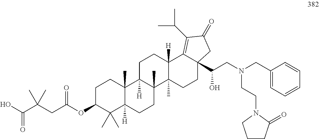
C1CC2(C)C([H])(C(C)(C)C1OC(CC(C(O)=O)(C)C)=O)CCC1(C)C2([H])CCC2([H])C1(C)CCC1(C(CN(CC3=CC=CC=C3)CCN3CCCC3=O)O)C2=C(C(C)C)C(=O)C1
